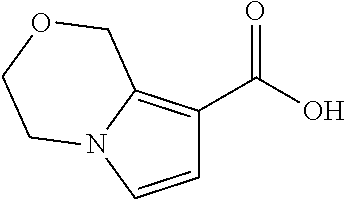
C1=CN2C(=C1C(O)=O)COCC2
